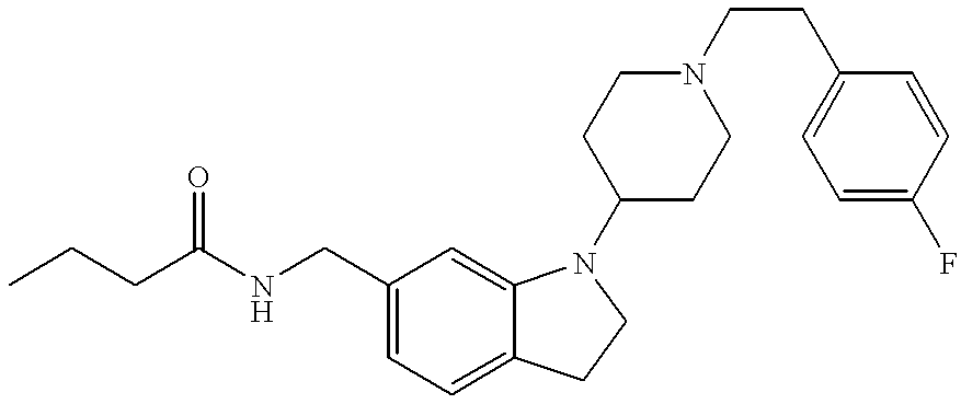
CCCC(NCC1=CC=C2C(=C1)N(C1CCN(CCC3=CC=C(F)C=C3)CC1)CC2)=O
